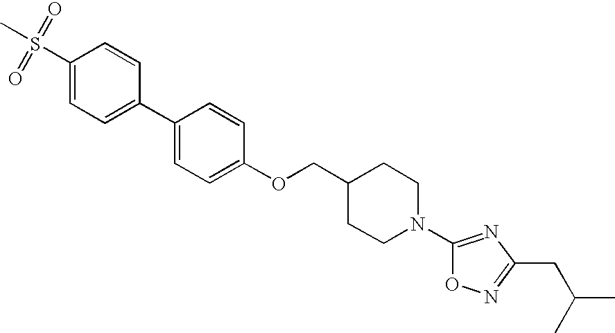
C1(S(C)(=O)=O)=CC=C(C2=CC=C(OCC3CCN(C4=NC(CC(C)C)=NO4)CC3)C=C2)C=C1
